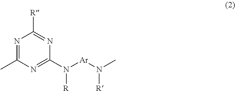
N1=C(C)N=C(N([R])[Ar]N([R])C)N=C1[R]
